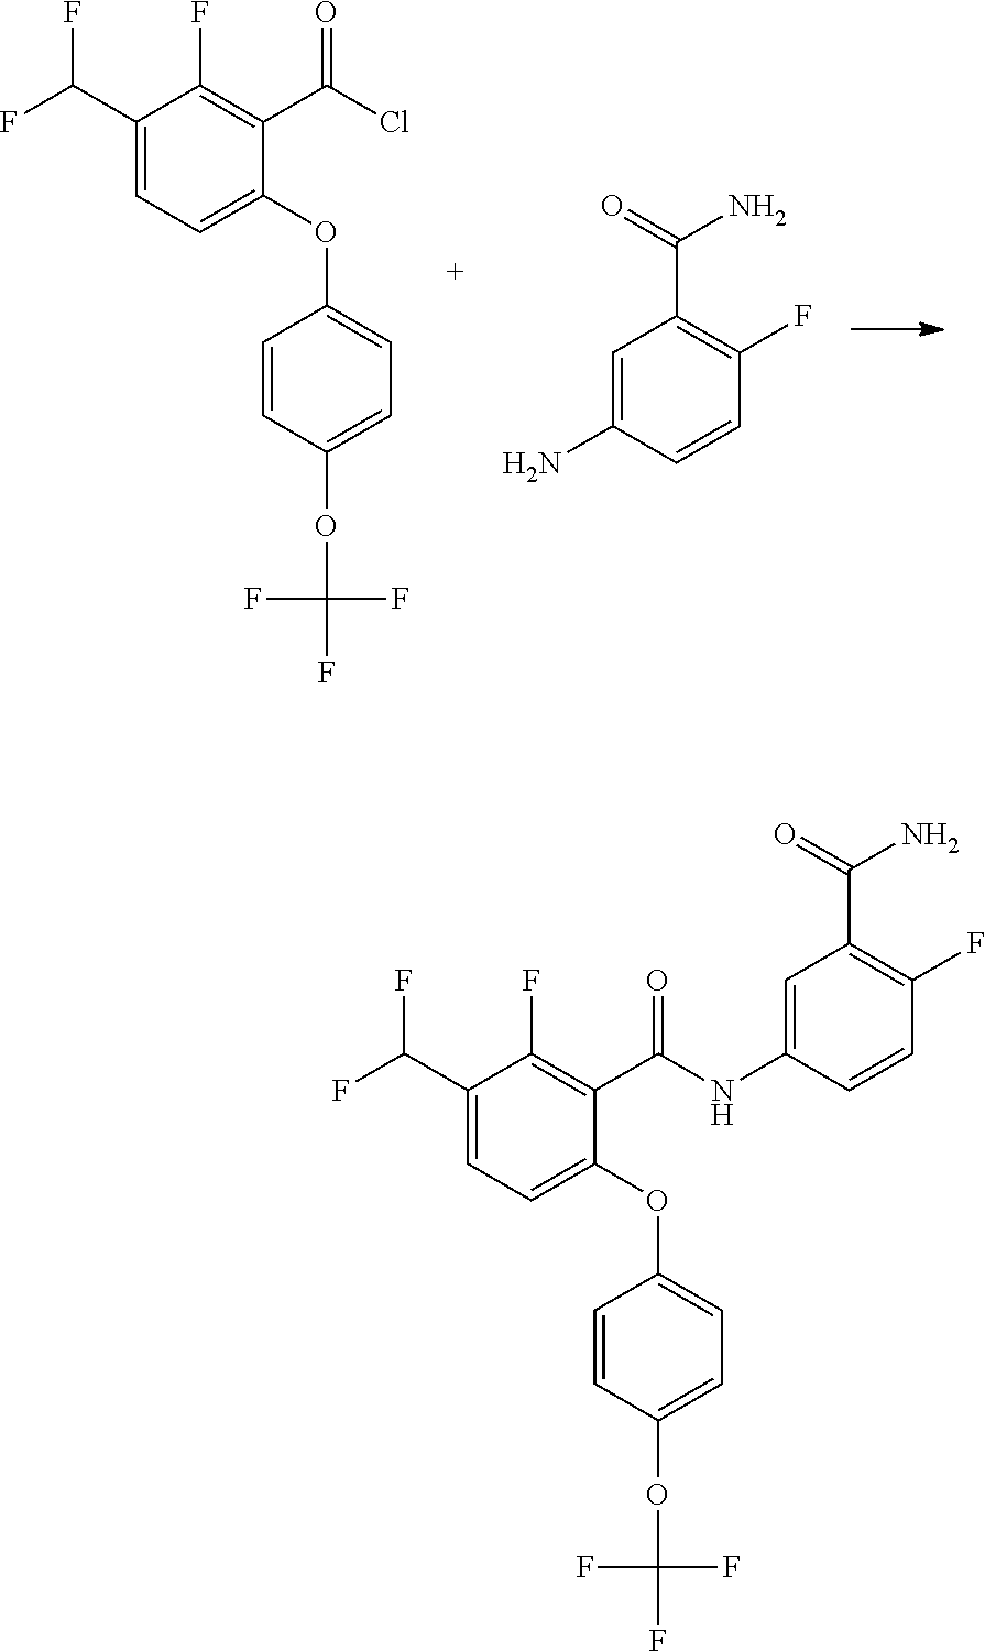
FC(C1=CC=C(OC2=CC=C(OC(F)(F)F)C=C2)C(C(Cl)=O)=C1F)F.C1=C(N)C=CC(F)=C1C(=O)N.FC(C1=CC=C(OC2=CC=C(OC(F)(F)F)C=C2)C(C(NC2=CC(C(=O)N)=C(F)C=C2)=O)=C1F)F
